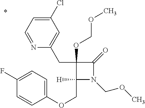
C1(COC2=CC=C(F)C=C2)([H])N(COC)C(=O)C1(CC1=CC(Cl)=CC=N1)OCOC
